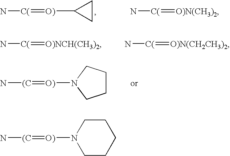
N[(C]=[O)]N1CCCCC1.N[C(]=[O)]C1CC1.N[C(]=[O)N(CH3)2].N[C(]=[O)NCH(CH3)2].N[C(]=[O)N(CH2CH3)2].N[(C]=[O)]N1CCCC1
